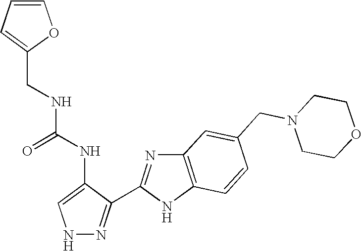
N1N=C(C2=NC3=C(N2)C=CC(CN2CCOCC2)=C3)C(NC(=O)NCC2=CC=CO2)=C1
